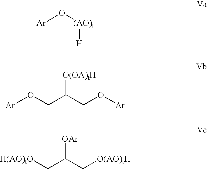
[Ar]O[(AO)t][H].[Ar]OCC(CO[Ar])[O(OA)tH].[H(AO)tO]CC(C[O(AO)tH])[OAr]
